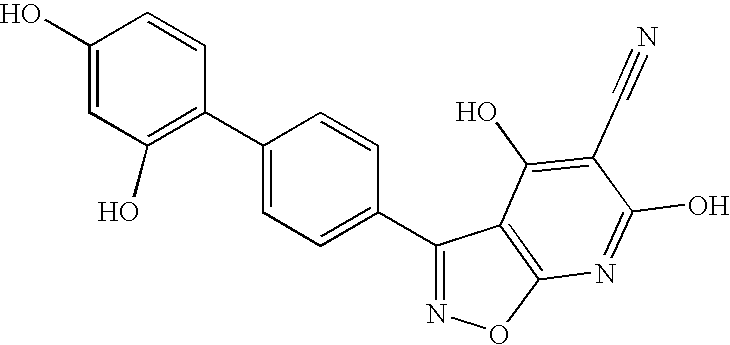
C1(O)=CC(O)=C(C2=CC=C(C3=NOC4=C3C(O)=C(C#N)C(O)=N4)C=C2)C=C1
